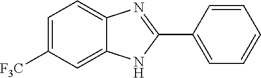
C1=C([CF3])C=C2C(=C1)N=C(C1=CC=CC=C1)N2
